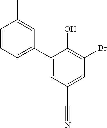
C1(C2=CC=CC(C)=C2)=CC(C#N)=CC(Br)=C1O
